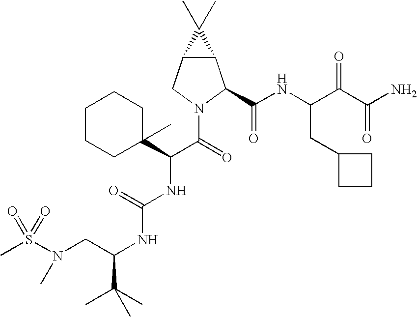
S(N(CC(NC(NC(C(=O)N1C(C(NC(C(C(N)=O)=O)CC2CCC2)=O)C2C(C1)C2(C)C)C1(C)CCCCC1)=O)C(C)(C)C)C)(=O)(=O)C
